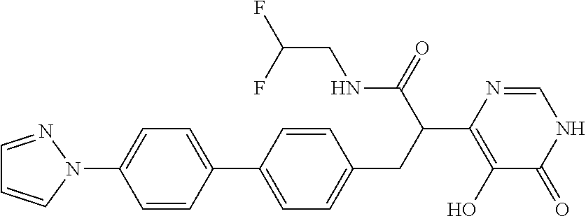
C1(C2=CC=C(N3N=CC=C3)C=C2)=CC=C(CC(C(NCC(F)F)=O)C2=C(O)C(=O)NC=N2)C=C1
